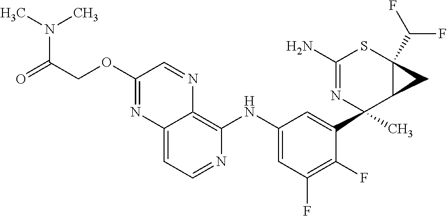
C12=CC=NC(NC3=CC(F)=C(F)C(C4(C)N=C(N)SC5(C(F)F)C4C5)=C3)=C1N=CC(OCC(=O)N(C)C)=N2
